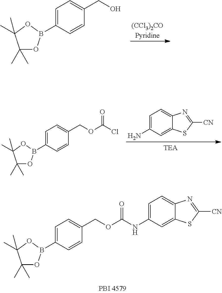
C1(B2OC(C)(C)C(C)(C)O2)=CC=C(CO)C=C1.[(CCl3)2COPyridine].C1(B2OC(C)(C)C(C)(C)O2)=CC=C(COC(Cl)=O)C=C1.C1=C(N)C=C2C(=C1)N=C([CN])S2.C1(B2OC(C)(C)C(C)(C)O2)=CC=C(COC(NC2=CC=C3C(=C2)SC([CN])=N3)=O)C=C1
